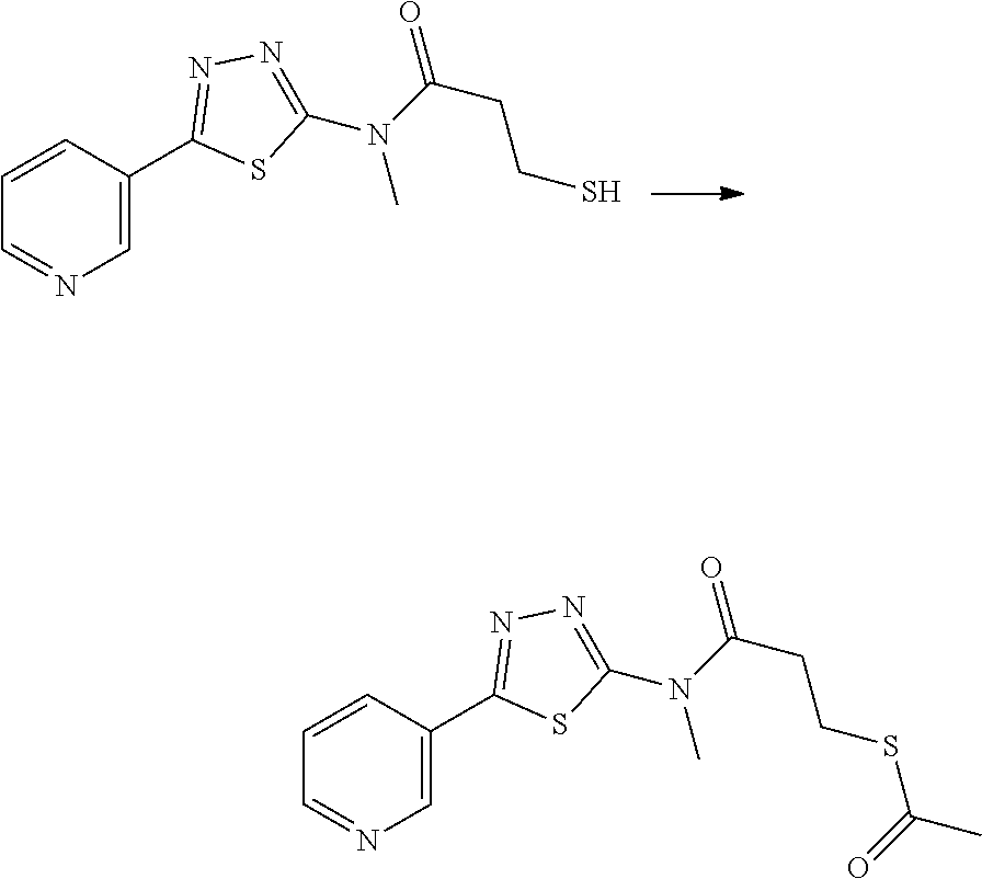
C1=C(C2=NN=C(N(C(CCS)=O)C)S2)C=CC=N1.C1=C(C2=NN=C(N(C(CCSC(C)=O)=O)C)S2)C=CC=N1
